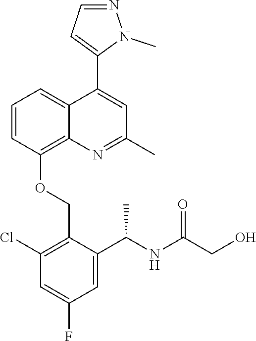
C1=CC(OCC2=C(Cl)C=C(F)C=C2C(NC(CO)=O)C)=C2C(=C1)C(C1=CC=NN1C)=CC(C)=N2
